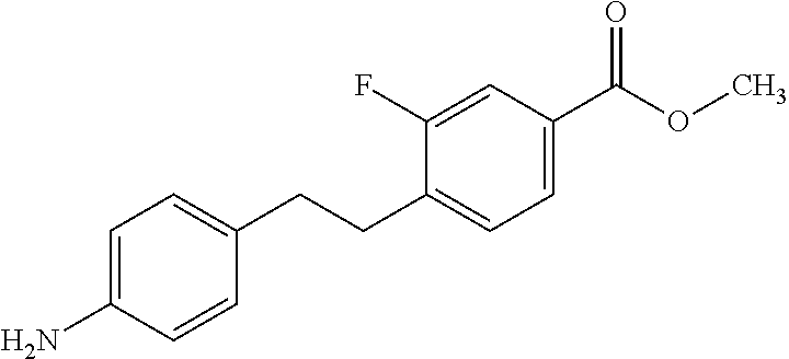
C1=C(N)C=CC(CCC2=CC=C(C(OC)=O)C=C2F)=C1
